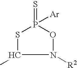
C1(C)SP(=S)([Ar])ON1[R2]
